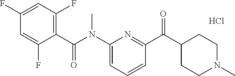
C1(C(N(C2=CC=CC(C(C3CCN(C)CC3)=O)=N2)C)=O)=C(F)C=C(F)C=C1F.Cl
